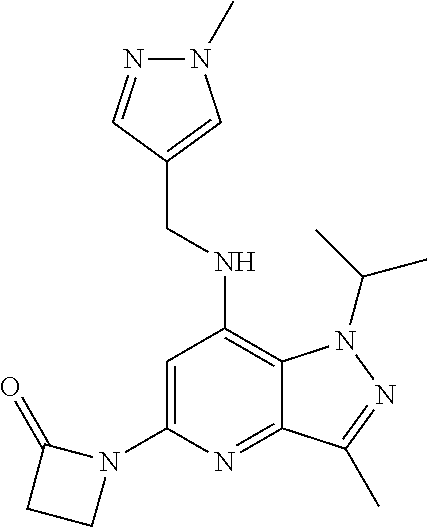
C1=C(N2C(=O)CC2)N=C2C(=C1NCC1=CN(C)N=C1)N(C(C)C)N=C2C
